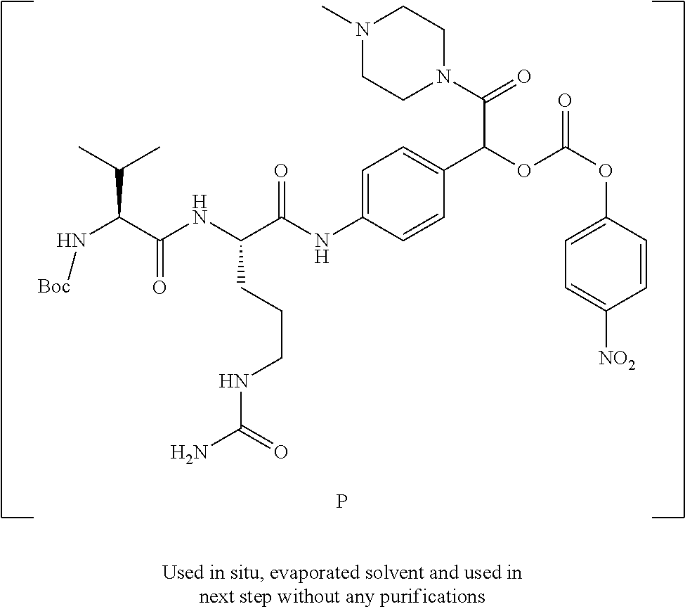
C(NC(C(NC1=CC=C(C(OC(OC2=CC=C([NO2])C=C2)=O)C(N2CCN(C)CC2)=O)C=C1)=O)CCCNC(N)=O)(C(N[Boc])C(C)C)=O.P
